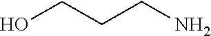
OCCCN
